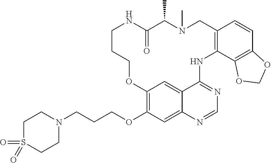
C1S(=O)(=O)CCN(CCCOC2=C3C=C4C(=C2)N=CN=C4NC2=C(C=CC4=C2OCO4)CN(C)C(C)C(=O)NCCCO3)C1
